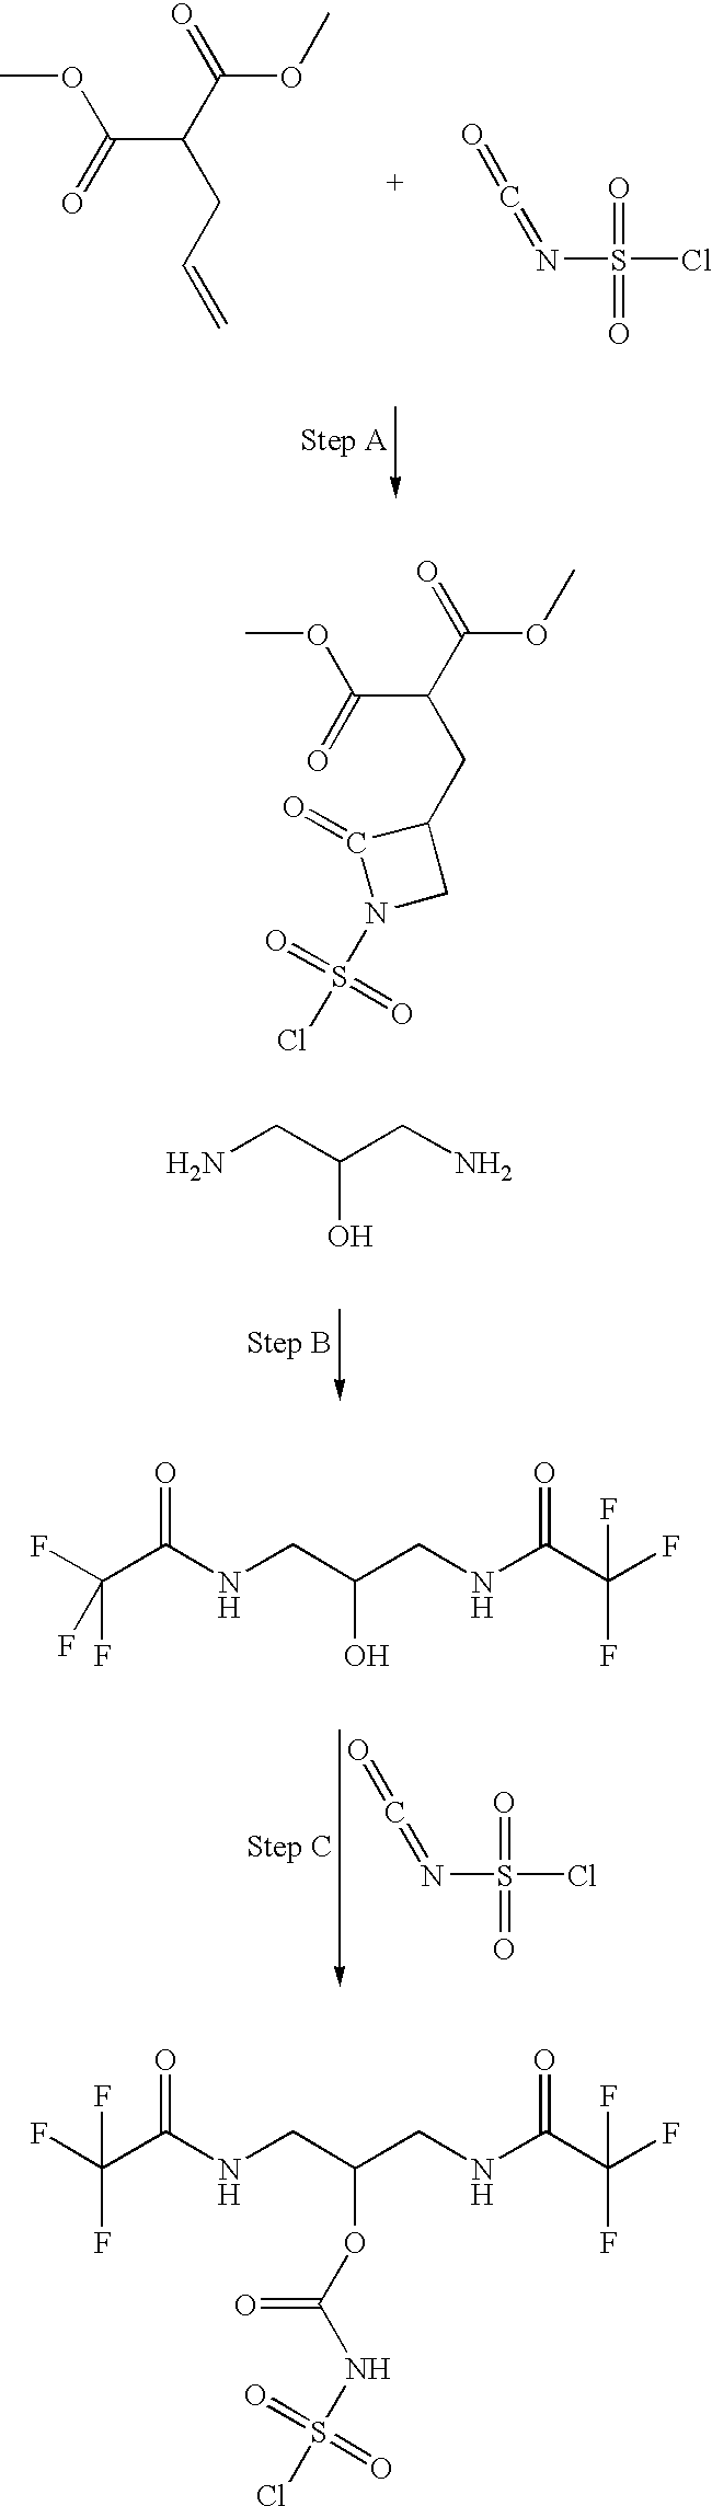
COC(C(C(=O)OC)CC=C)=O.N(S(Cl)(=O)=O)=C=O.NCC(CN)O.N(S(Cl)(=O)=O)=C=O.FC(C(NCC(CNC(C(F)(F)F)=O)O)=O)(F)F.COC(C(C(=O)OC)CC1C(=O)N(S(Cl)(=O)=O)C1)=O.FC(C(NCC(CNC(C(F)(F)F)=O)OC(NS(Cl)(=O)=O)=O)=O)(F)F
